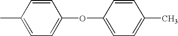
C1=C(OC2=CC=C(C)C=C2)C=CC(C)=C1
